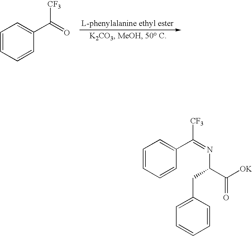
C1=CC=CC(C(=O)[CF3])=C1.C1=CC=CC(C(=NC(CC2=CC=CC=C2)C([OK])=O)[CF3])=C1
